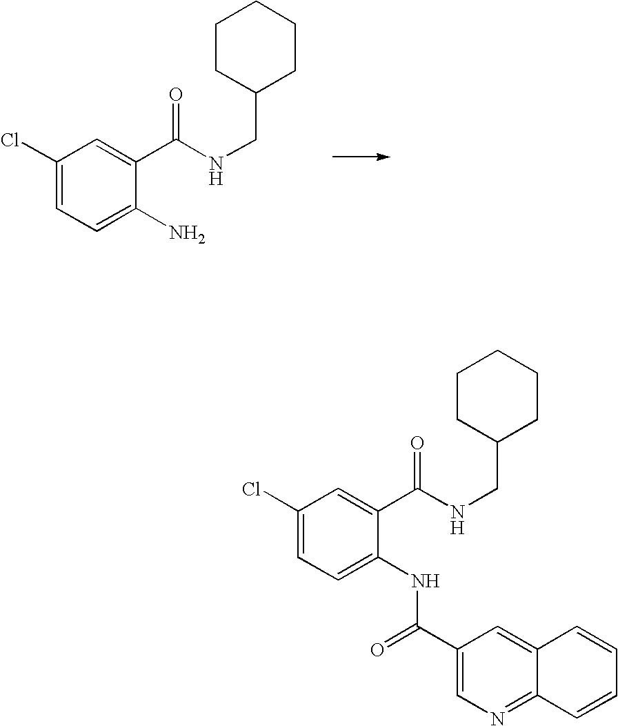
C1(Cl)=CC=C(NC(C2=CN=C3C(=C2)C=CC=C3)=O)C(C(NCC2CCCCC2)=O)=C1.C1(Cl)=CC=C(N)C(C(NCC2CCCCC2)=O)=C1
